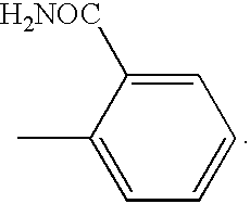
C1=C([H2NOC])C(C)=CC=C1
